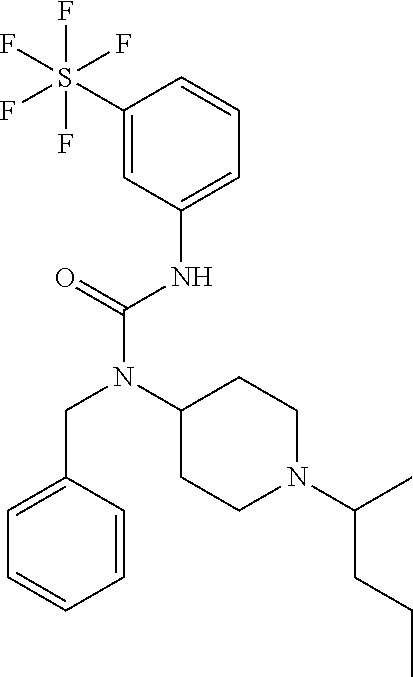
C1=C(CN(C(NC2=CC=CC(S(F)(F)(F)(F)F)=C2)=O)C2CCN(C(C)CCC)CC2)C=CC=C1
